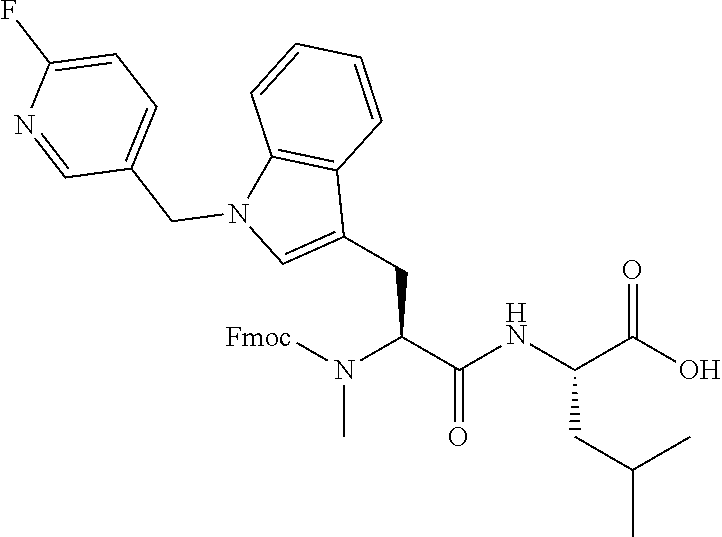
[Fmoc]N(C(C(NC(C(O)=O)CC(C)C)=O)CC1=CN(CC2=CC=C(F)N=C2)C2=C1C=CC=C2)C
